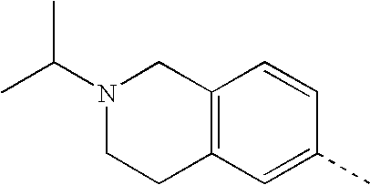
C12=C(C=C(C)C=C1)CCN(C(C)C)C2
